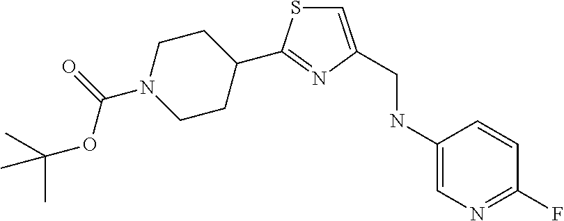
C1CC(C2=NC(CNC3=CN=C(F)C=C3)=CS2)CCN1C(OC(C)(C)C)=O
